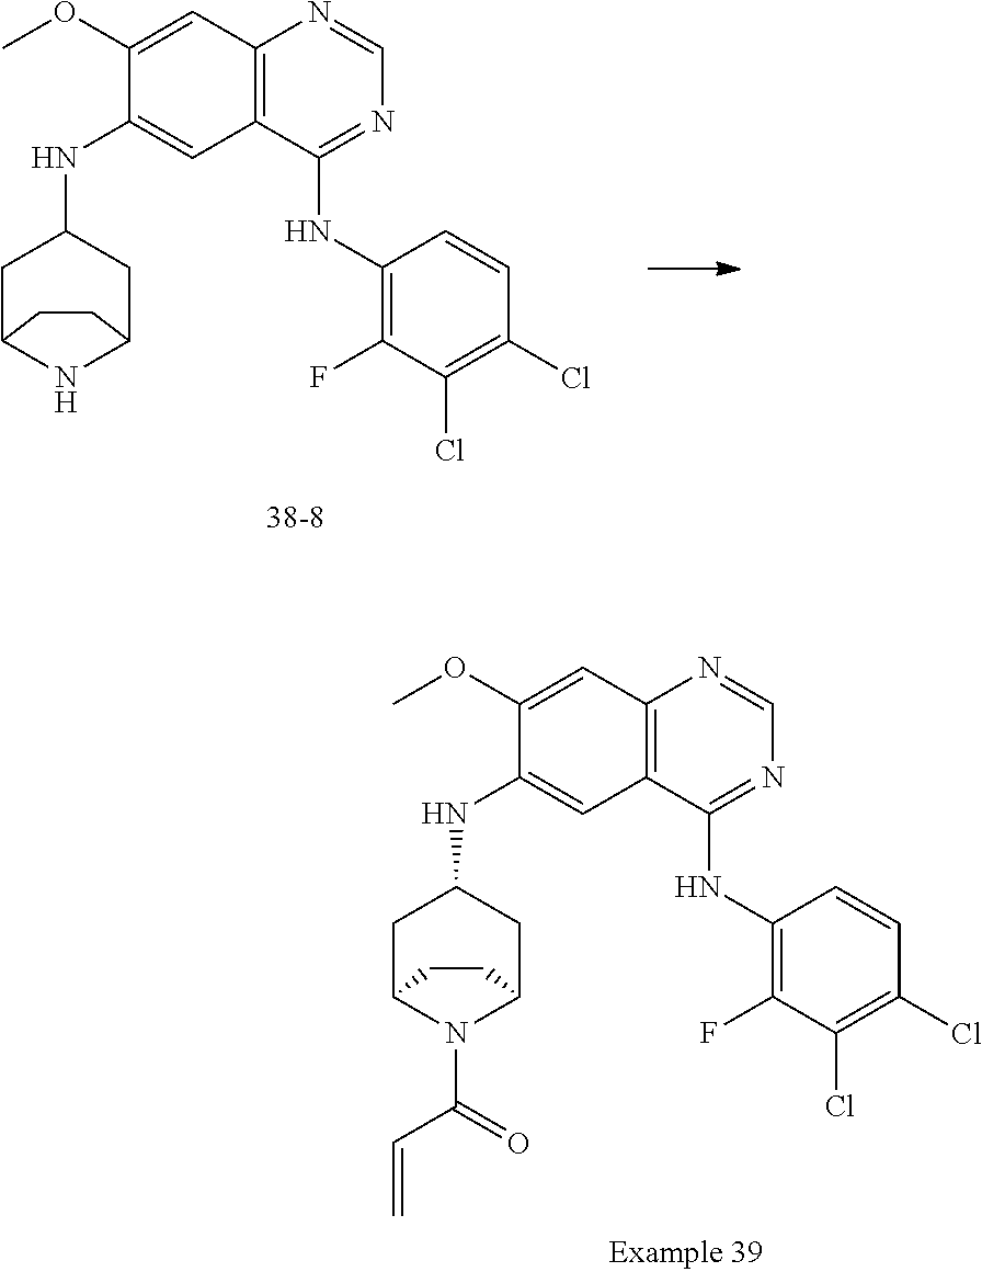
C(C=C)(N1C2CC(NC3=CC4=C(N=CN=C4NC4=C(F)C(Cl)=C(Cl)C=C4)C=C3OC)CC1CC2)=O.N1C2CC(NC3=CC4=C(N=CN=C4NC4=C(F)C(Cl)=C(Cl)C=C4)C=C3OC)CC1CC2
